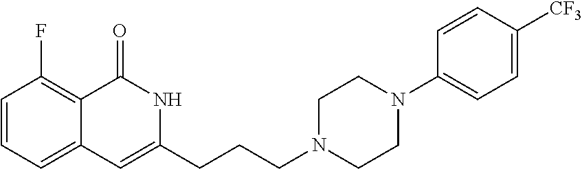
C1=CC=C2C(=C1F)C(=O)NC(CCCN1CCN(C3=CC=C([CF3])C=C3)CC1)=C2
